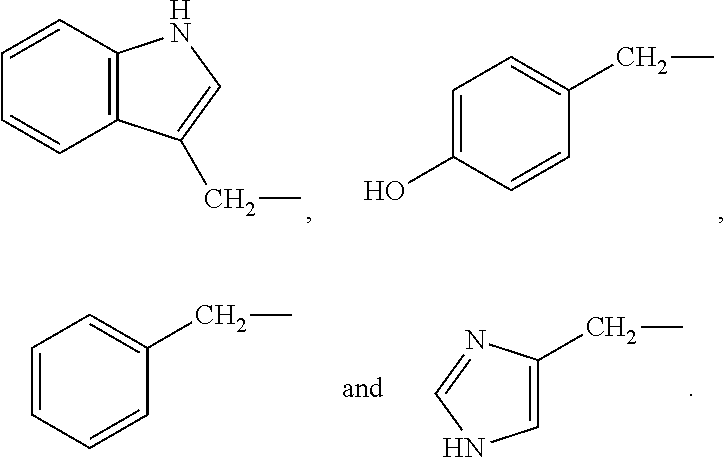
C12=C(C=CC=C1)NC=C2CC.C1=C(O)C=CC(CC)=C1.C1=C(CC)N=CN1.C1=CC=CC(CC)=C1
